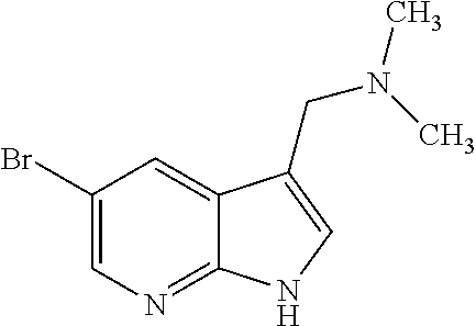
C1(Br)=CN=C2C(=C1)C(CN(C)C)=CN2
